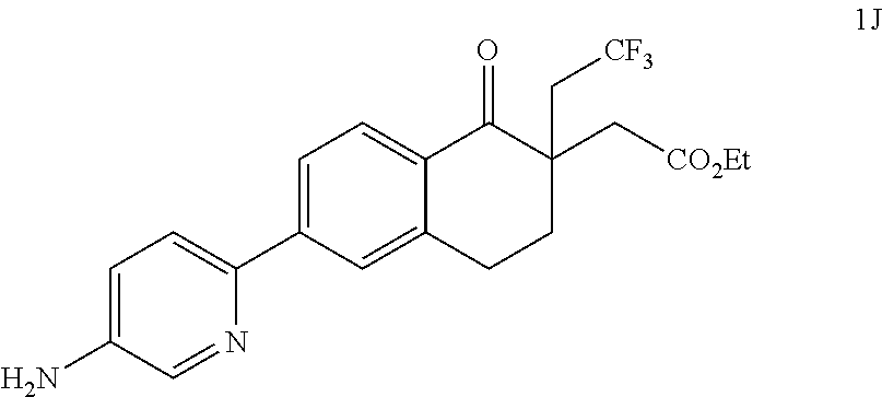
C1=C(C2=CC=C(N)C=N2)C=C2C(=C1)C(=O)C(C[CO2Et])(C[CF3])CC2
